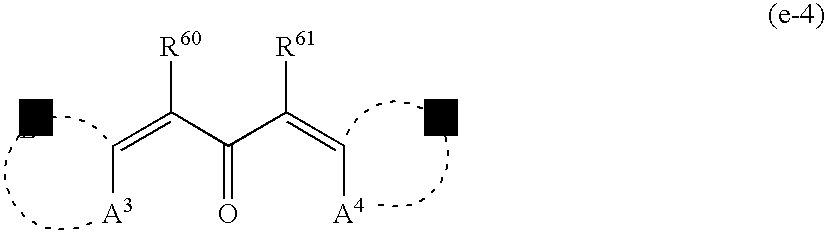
C(=C([R60])C(C(=C[A4])[R61])=O)[A3]
